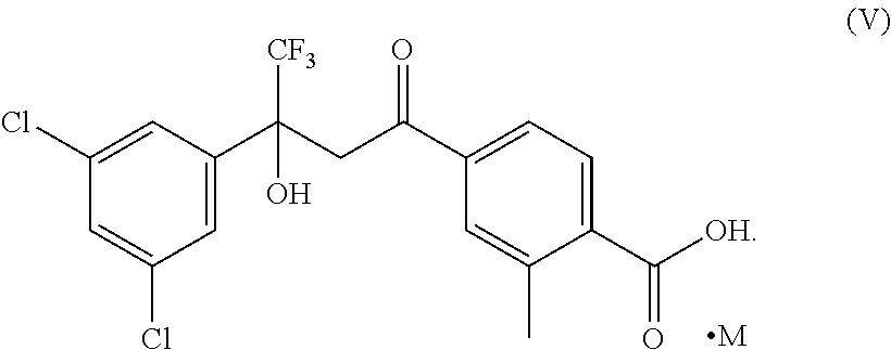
C1(C([OH])=O)=CC=C(C(CC(C2=CC(Cl)=CC(Cl)=C2)([CF3])O)=O)C=C1C.[M]
